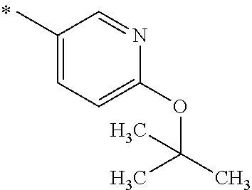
C1(C)=CC=C(OC(C)(C)C)N=C1
